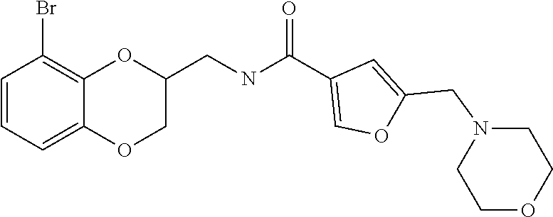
C1=CC=C2C(=C1Br)OC(CNC(C1=COC(CN3CCOCC3)=C1)=O)CO2
